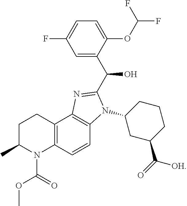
C12=C(C=CC3=C1N=C(C(O)C1=CC(F)=CC=C1OC(F)F)N3C1CC(C(=O)[OH])CCC1)N(C(=O)OC)C(C)CC2
